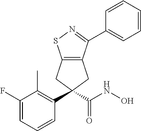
C12=C(C(C3=CC=CC=C3)=NS1)CC(C1=C(C)C(F)=CC=C1)(C(NO)=O)C2
